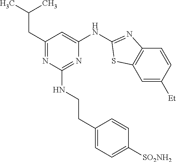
CC(C)CC1=NC(NCCC2=CC=C([SO2NH2])C=C2)=NC(NC2=NC3=C(C=C([Et])C=C3)S2)=C1
